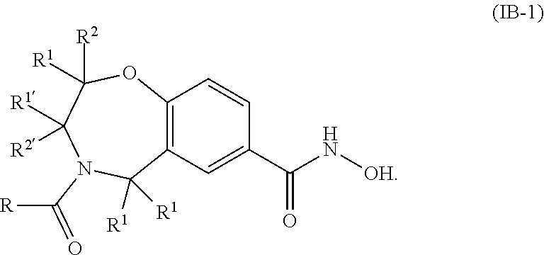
C12=C(C=C(C(N[OH])=O)C=C1)C([R1])([R1])N(C([R])=O)C([R1])([R2])C([R2])([R1])O2
